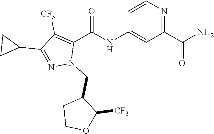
NC(C1=NC=CC(NC(C2=C([CF3])C(C3CC3)=NN2CC2CCOC2[CF3])=O)=C1)=O
